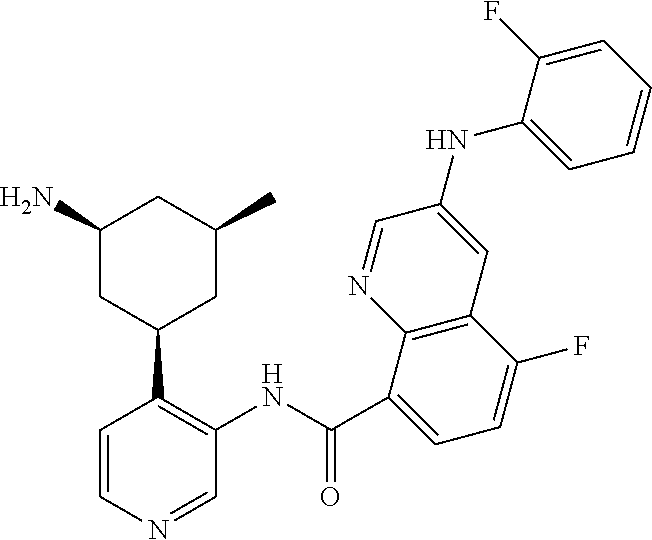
C1(N)CC(C2=C(NC(C3=CC=C(F)C4=C3N=CC(NC3=CC=CC=C3F)=C4)=O)C=NC=C2)CC(C)C1
